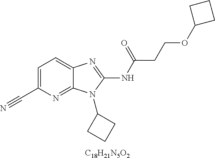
[C18H21N5O2].C1=C(C#N)N=C2C(=C1)N=C(NC(CCOC1CCC1)=O)N2C1CCC1
